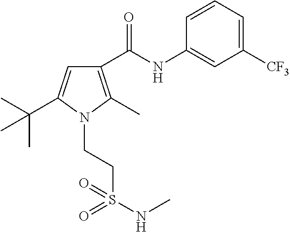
C1([CF3])=CC=CC(NC(C2=C(C)N(CCS(NC)(=O)=O)C(C(C)(C)C)=C2)=O)=C1
